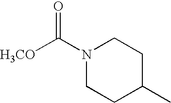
N1(C([H3CO])=O)CCC(C)CC1
